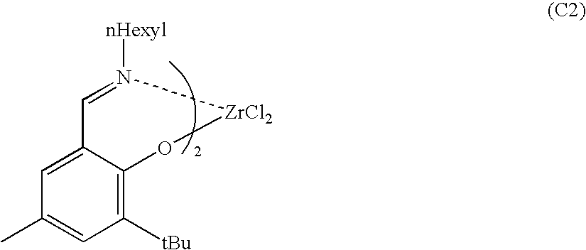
C1=C2C(=C([tBu])C=C1C)O[ZrCl2]N([nHexyl])=C2
